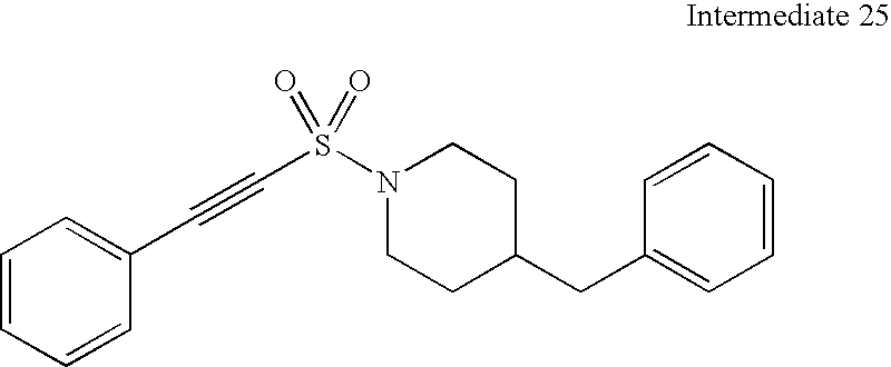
C1=CC=CC(CC2CCN(S(C#CC3=CC=CC=C3)(=O)=O)CC2)=C1
